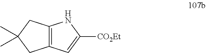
C12=C(C=C([CO2Et])N1)CC(C)(C)C2
